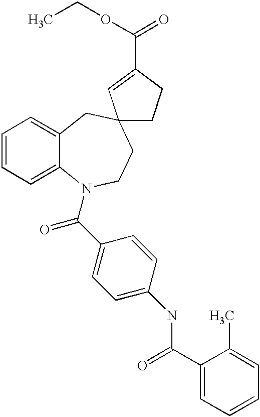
C1=CC=C2C(=C1)CC1(CCN2C(=O)C2=CC=C(NC(=O)C3=CC=CC=C3C)C=C2)CCC(C(OCC)=O)=C1
